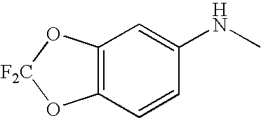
C12=C(C=CC(NC)=C1)O[F2C]O2
